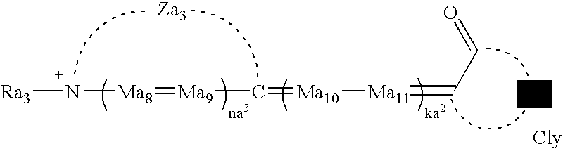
[Ra3]N[Ma8]=[Ma9]C=[Ma10][Ma11]=CC=O
